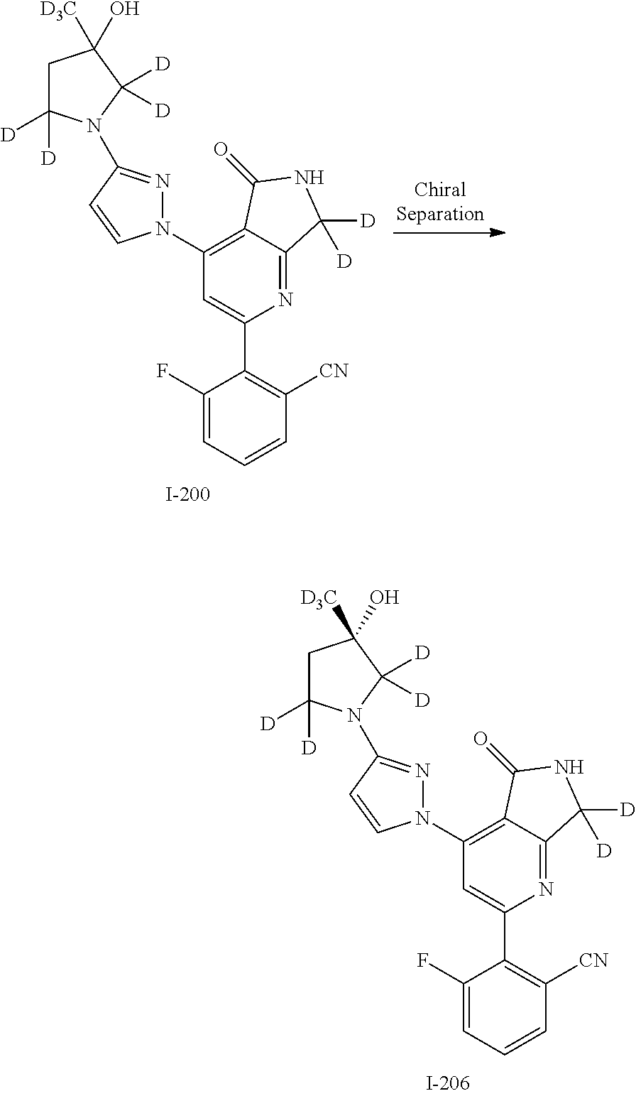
C1(F)=CC=CC([CN])=C1C1=CC(N2N=C(N3C([D])([D])CC(O)([D3C])C3([D])[D])C=C2)=C2C(=N1)C([D])([D])NC2=O.C1(F)=CC=CC([CN])=C1C1=CC(N2N=C(N3C([D])([D])CC(O)([D3C])C3([D])[D])C=C2)=C2C(=N1)C([D])([D])NC2=O
